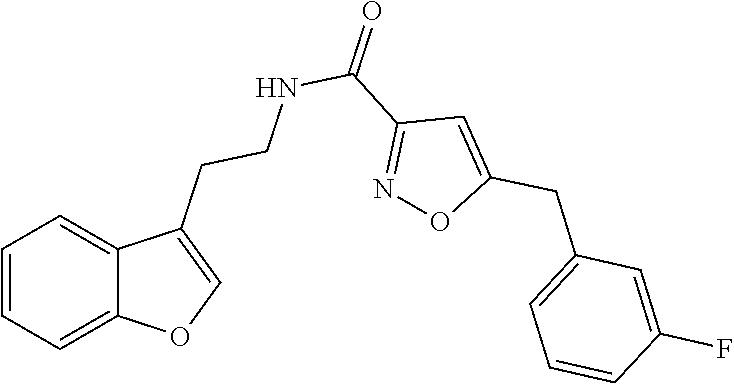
C1=CC=C2C(=C1)C(CCNC(C1=NOC(CC3=CC=CC(F)=C3)=C1)=O)=CO2
